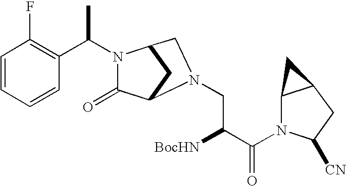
C1=CC=CC(C(C)N2C(=O)C3CC2CN3CC([BocHN])C(=O)N2C3C(CC2[CN])C3)=C1F
